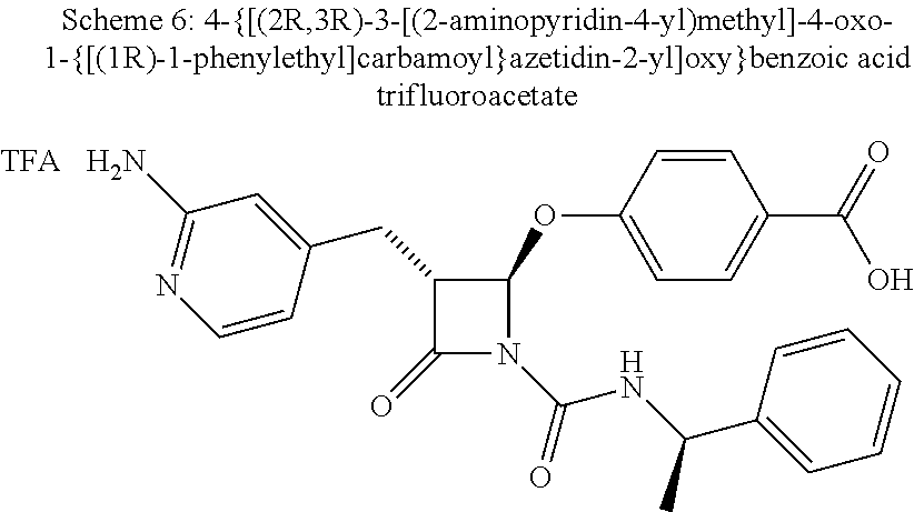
C1(OC2=CC=C(C(O)=O)C=C2)C(CC2=CC(N)=NC=C2)C(=O)N1C(NC(C1=CC=CC=C1)C)=O
